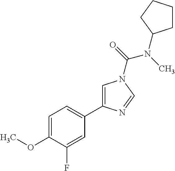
C1=C(OC)C(F)=CC(C2=CN(C(N(C)C3CCCC3)=O)C=N2)=C1
